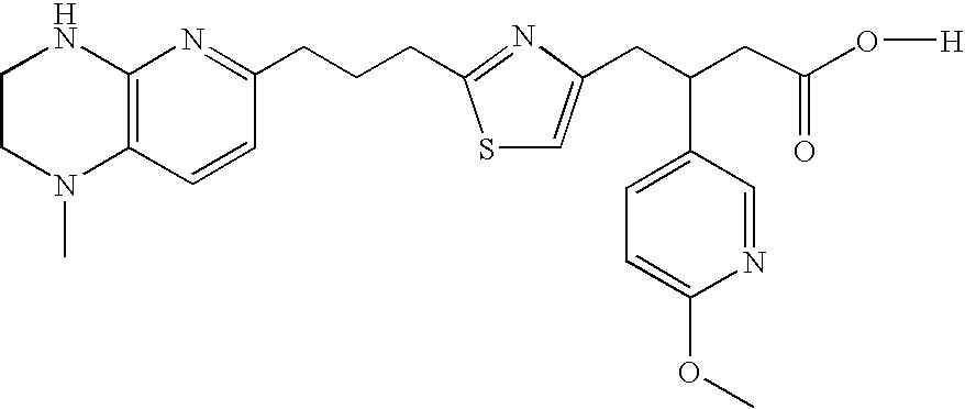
C12=C(C=CC(CCCC3=NC(CC(CC(O[H])=O)C4=CC=C(OC)N=C4)=CS3)=N1)N(C)CCN2
